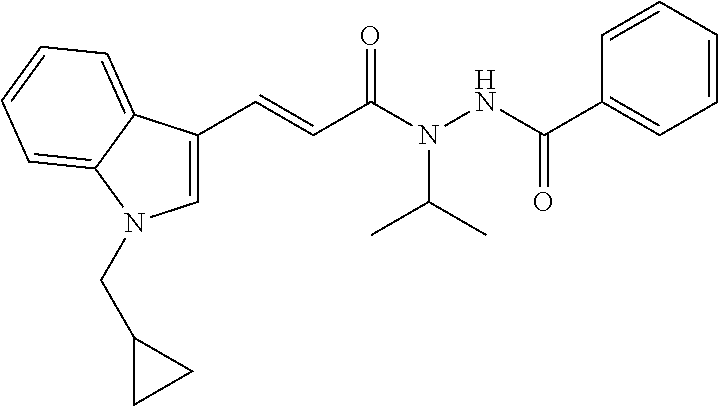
C1=C(C=CC(N(NC(C2=CC=CC=C2)=O)C(C)C)=O)C2=CC=CC=C2N1CC1CC1
